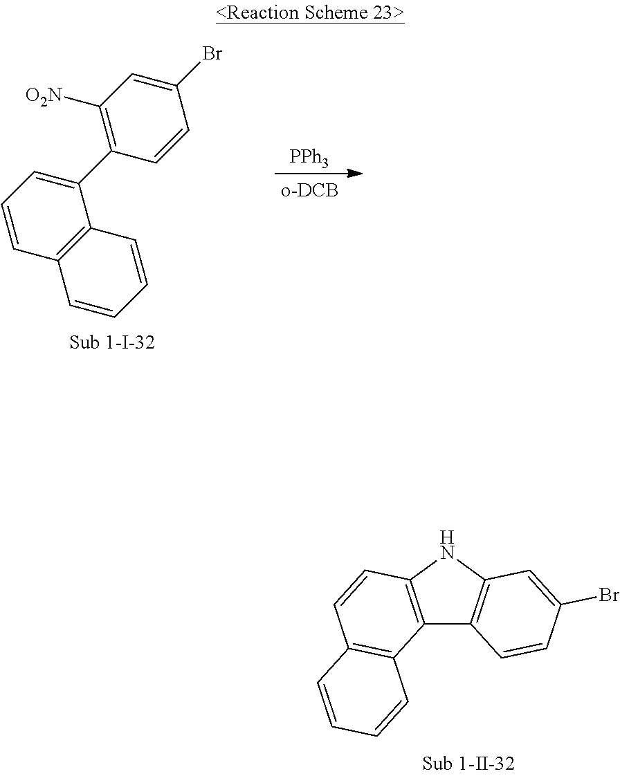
C1([O2N])=C(C2=CC=CC3=C2C=CC=C3)C=CC(Br)=C1.[PPh3].C12=C(NC3=C1C=CC(Br)=C3)C=CC1=C2C=CC=C1
